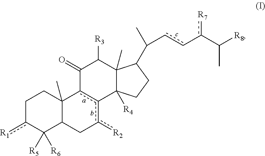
C1c([R1])C([R5])([R6])C2C(C)(C1)c1c(c([R2])C2)C2([R4])C(C)(C([R3])C1=O)C(C(C)cc-c(C([R8])C)[R7])CC2
